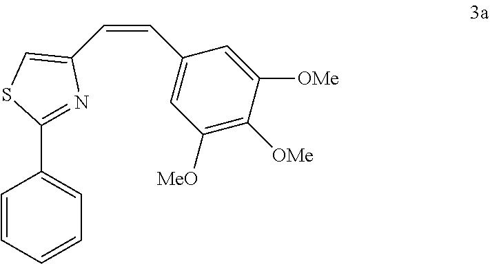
C1(C2=NC(C=CC3=CC([MeO])=C([OMe])C([OMe])=C3)=CS2)=CC=CC=C1
